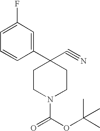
C1CC(C2=CC(F)=CC=C2)(C#N)CCN1C(=O)OC(C)(C)C
